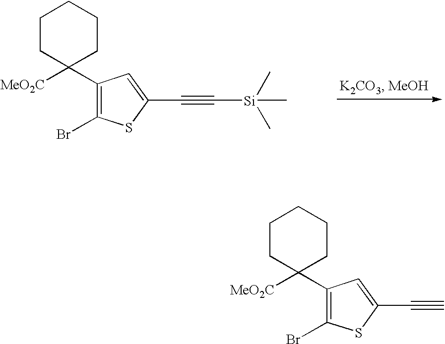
C1(C2([MeO2C])CCCCC2)=C(Br)SC(C#C)=C1.C1(C2([MeO2C])CCCCC2)=C(Br)SC(C#C[Si](C)(C)C)=C1
